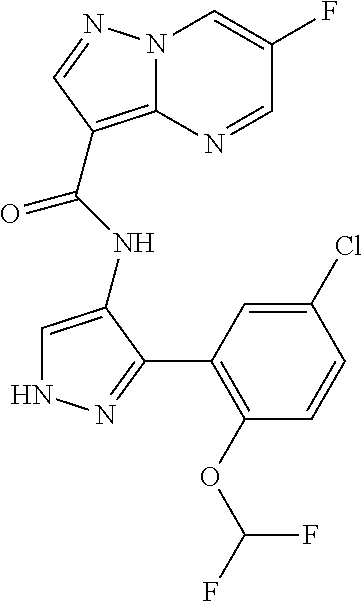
C12=C(C(NC3=CNN=C3C3=C(OC(F)F)C=CC(Cl)=C3)=O)C=NN1C=C(F)C=N2
